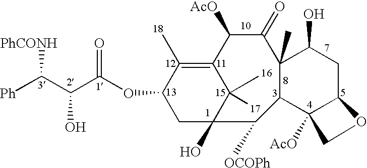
O(C1CC2(O)C(C)(C)C(=C1C)C([AcO])C(=O)C1(C)C(C3([AcO])C(CC1O)OC3)C2[OCOPh])C(C(C([Ph])[PhCONH])O)=O
